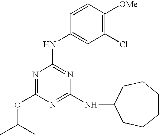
O(C1=NC(NC2=CC(Cl)=C([OMe])C=C2)=NC(NC2CCCCCC2)=N1)C(C)C
